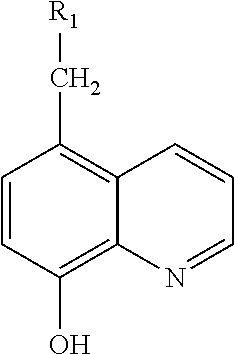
C1(O)=C2C(=C(C[R1])C=C1)C=CC=N2
